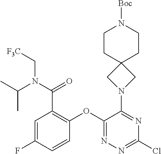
C1CC2(CCN1[Boc])CN(C1=NC(Cl)=NN=C1OC1=C(C(N(C[F3C])C(C)C)=O)C=C(F)C=C1)C2
